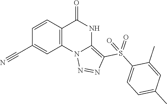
C1(C#N)=CC2=C(C=C1)C(=O)NC1=C(S(C3=CC=C(C)C=C3C)(=O)=O)N=NN21
